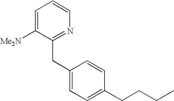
C1=C([Me2N])C(CC2=CC=C(CCCC)C=C2)=NC=C1
